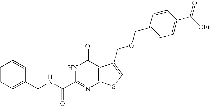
C1(CNC(C2=NC3=C(C(=O)N2)C(COCC2=CC=C(C([OEt])=O)C=C2)=CS3)=O)=CC=CC=C1
